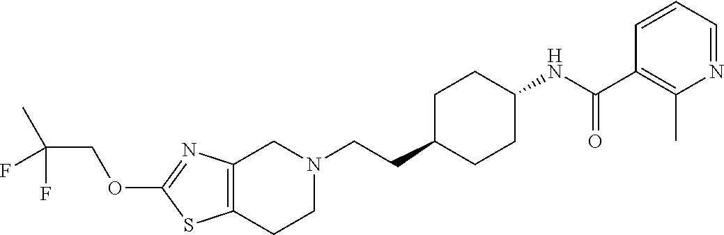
C12=C(CCN(CCC3CCC(NC(C4=C(C)N=CC=C4)=O)CC3)C1)SC(OCC(C)(F)F)=N2
